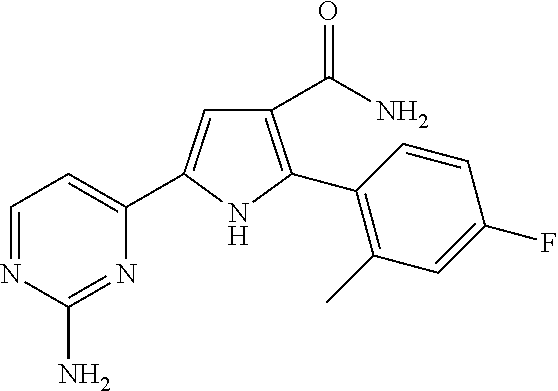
C1(C(=O)N)=C(C2=C(C)C=C(F)C=C2)NC(C2=CC=NC(N)=N2)=C1
